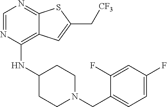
C1=NC(NC2CCN(CC3=CC=C(F)C=C3F)CC2)=C2C(=N1)SC(C[CF3])=C2
